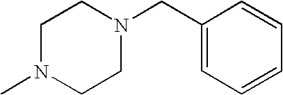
C1N(C)CCN(CC2=CC=CC=C2)C1
